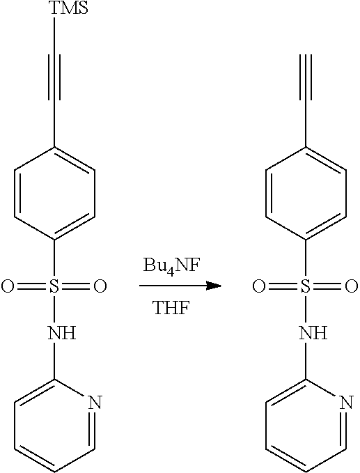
C1=CC(C#C[TMS])=CC=C1S(NC1=CC=CC=N1)(=O)=O.[THF].C1=CC(C#C)=CC=C1S(NC1=CC=CC=N1)(=O)=O
